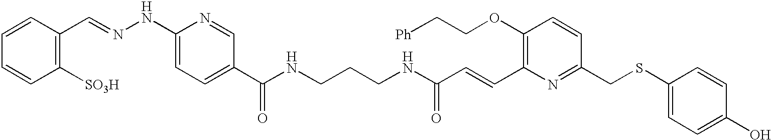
C1([SO3H])=C(C=NNC2=CC=C(C(NCCCNC(C=CC3=C(OCC[Ph])C=CC(CSC4=CC=C(O)C=C4)=N3)=O)=O)C=N2)C=CC=C1
